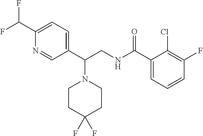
C1(C(NCC(C2=CC=C(C(F)F)N=C2)N2CCC(F)(F)CC2)=O)=CC=CC(F)=C1Cl
